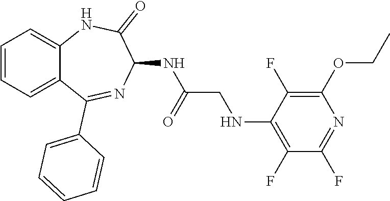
C1=CC=C2C(=C1)NC(=O)C(NC(CNC1=C(F)C(F)=NC(OCC)=C1F)=O)N=C2C1=CC=CC=C1
